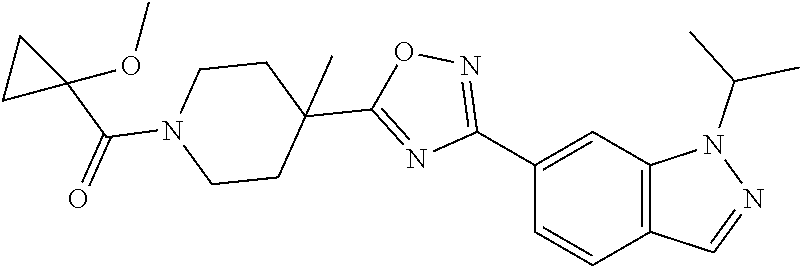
C1(C2=NOC(C3(C)CCN(C(C4(OC)CC4)=O)CC3)=N2)=CC2=C(C=C1)C=NN2C(C)C
